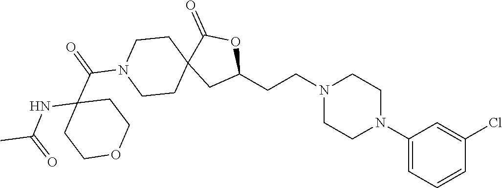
C1(N2CCN(CCC3OC(=O)C4(C3)CCN(C(C3(NC(C)=O)CCOCC3)=O)CC4)CC2)=CC=CC(Cl)=C1
